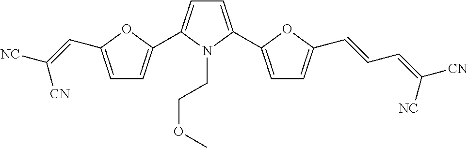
C1=C(C2=CC=C(C=CC=C([CN])[NC])O2)N(CCOC)C(C2=CC=C(C=C([NC])[CN])O2)=C1
